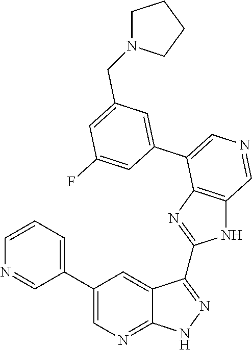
C1=CC=C(C2=CN=C3C(=C2)C(C2=NC4=C(N2)C=NC=C4C2=CC(CN4CCCC4)=CC(F)=C2)=NN3)C=N1
